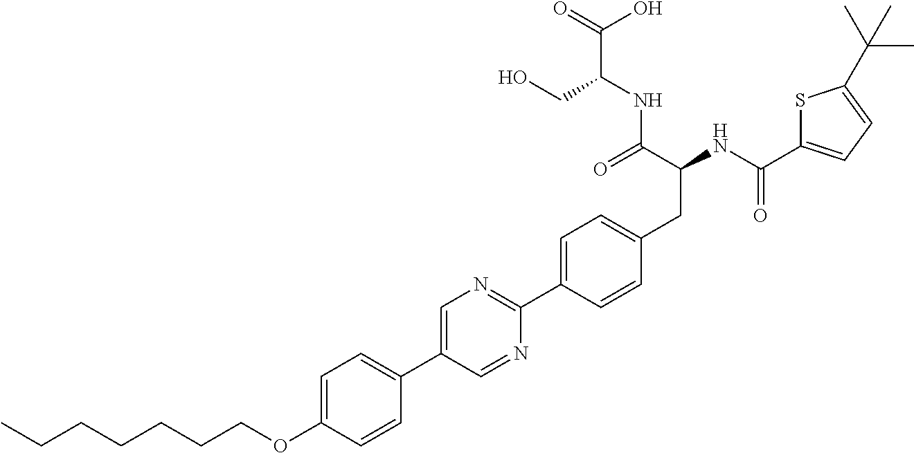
CCCCCCCOC1=CC=C(C2=CN=C(C3=CC=C(CC(NC(=O)C4=CC=C(C(C)(C)C)S4)C(=O)NC(C(O)=O)CO)C=C3)N=C2)C=C1
